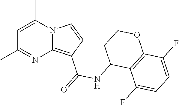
C1=C(C)N2C(=C(C(=O)NC3C4=C(OCC3)C(F)=CC=C4F)C=C2)N=C1C
